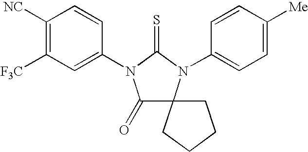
C1([NC])=C([F3C])C=C(N2C(=O)C3(N(C4=CC=C([Me])C=C4)C2=S)CCCC3)C=C1
